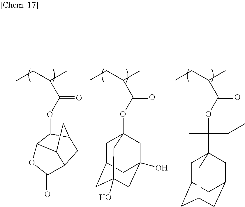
CCC(C)C(OC12CC3CC(O)(CC(O)(C1)C3)C2)=O.CCC(C)C(OC1C2C3C(CC1C3)C(=O)O2)=O.CCC(C)C(OC(CC)(C)C12CC3CC(CC(C1)C3)C2)=O
